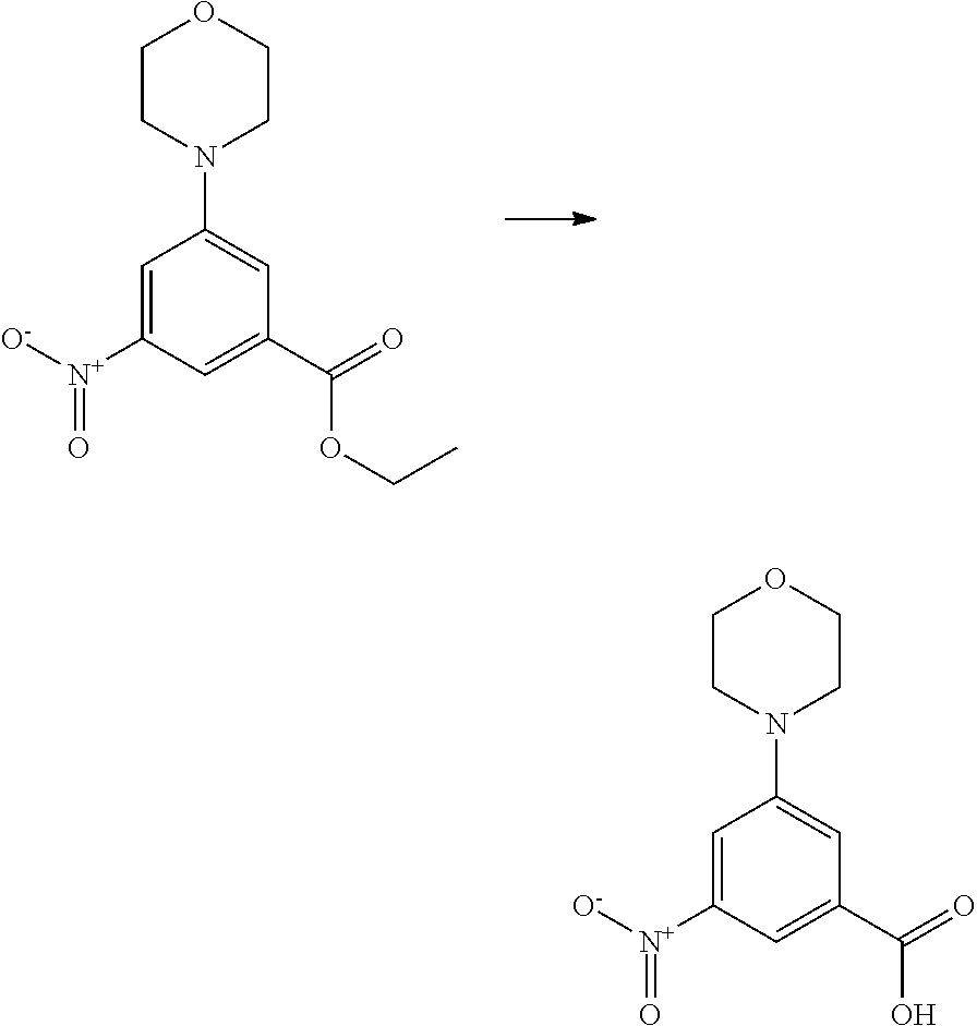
C1=C([N+]([O-])=O)C=C(C(=O)OCC)C=C1N1CCOCC1.C1=C([N+]([O-])=O)C=C(C(=O)O)C=C1N1CCOCC1
